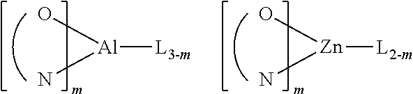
[Al](N)(O)[L3-m].[Zn](N)(O)[L2-m]
